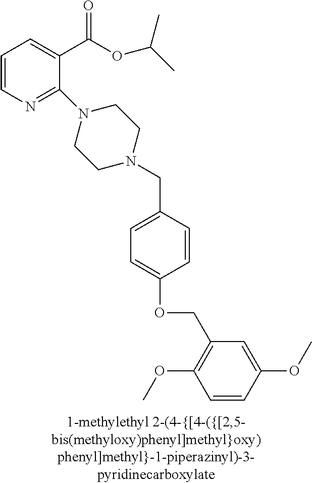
C1=CN=C(N2CCN(CC3=CC=C(OCC4=C(OC)C=CC(OC)=C4)C=C3)CC2)C(C(OC(C)C)=O)=C1
